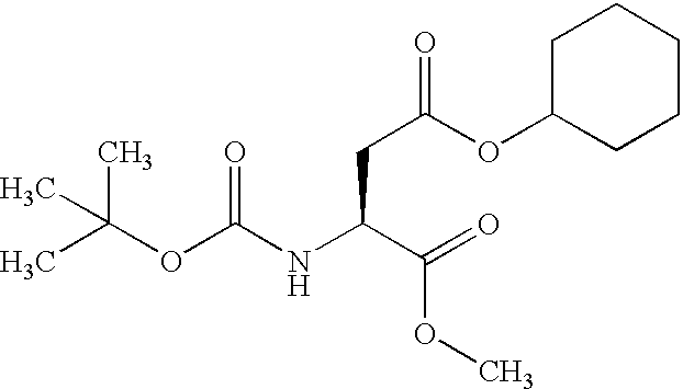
CC(OC(NC(C(=O)OC)CC(OC1CCCCC1)=O)=O)(C)C
